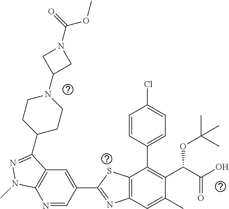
N1=CC(C2=NC3=C(S2)C(C2=CC=C(Cl)C=C2)=C(C(C(O)=O)OC(C)(C)C)C(C)=C3)=CC2=C1N(C)N=C2C1CCN(C2CN(C(=O)OC)C2)CC1
